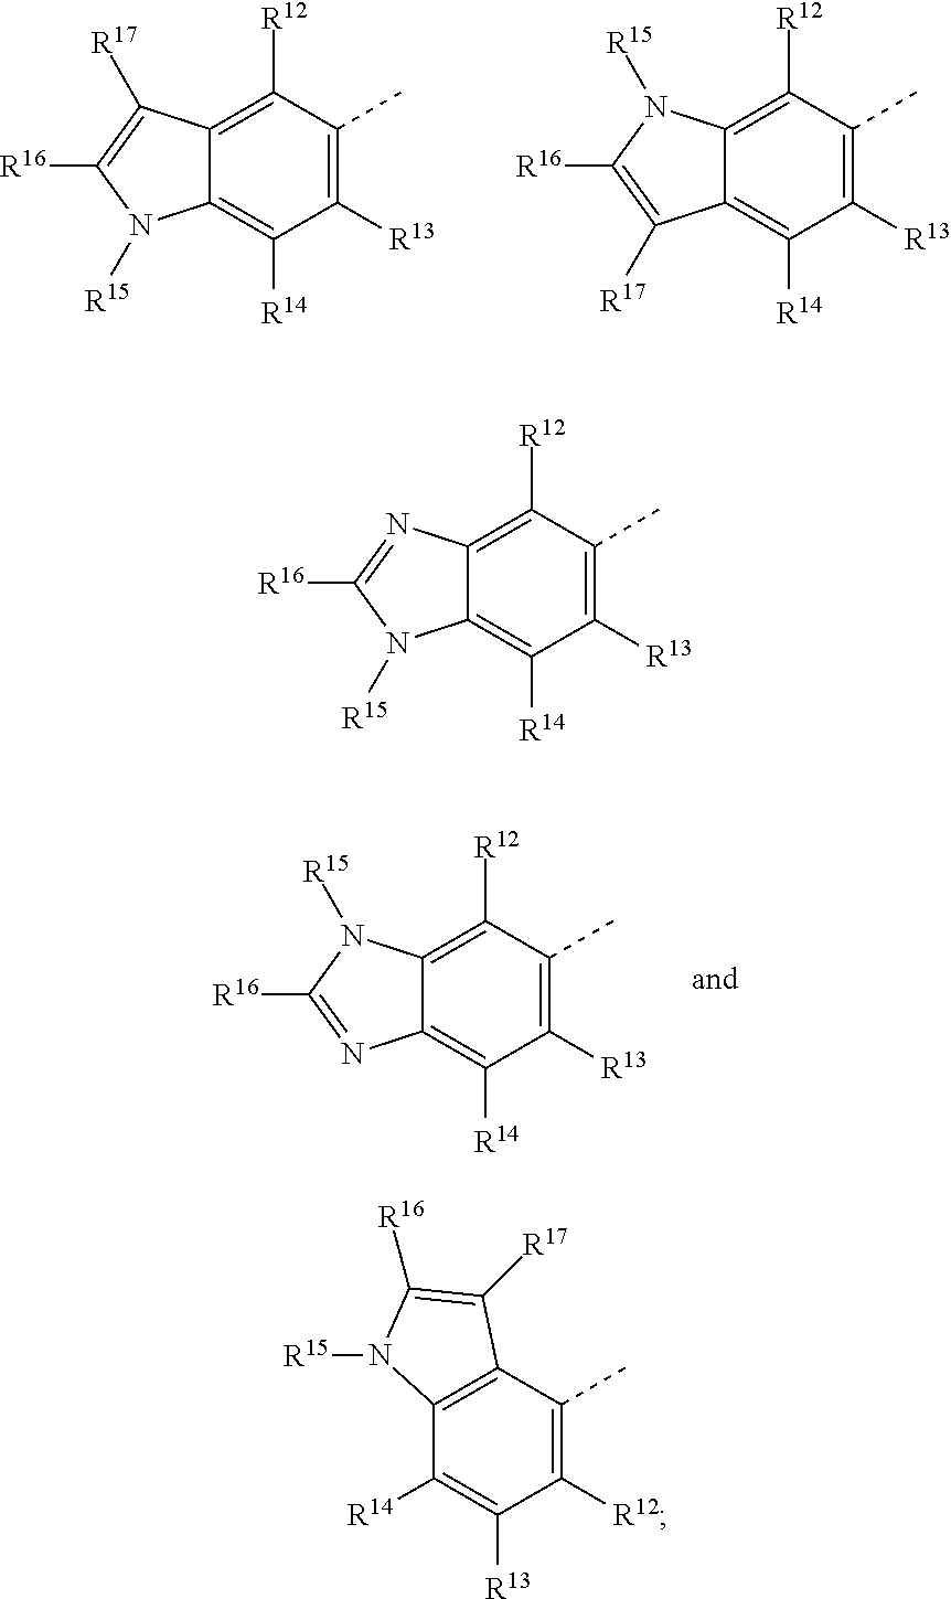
C12=C([R12])C(C)=C([R13])C([R14])=C1N([R15])C([R16])=C2[R17].C12=C([R12])C(C)=C([R13])C([R14])=C1C([R17])=C([R16])N2[R15].C12=C(C(C)=C([R12])C([R13])=C1[R14])C([R17])=C([R16])N2[R15].C12=C([R12])C(C)=C([R13])C([R14])=C1N=C([R16])N2[R15].C12=C([R12])C(C)=C([R13])C([R14])=C1N([R15])C([R16])=N2
